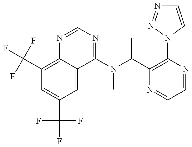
C1(C(F)(F)F)=C2C(=CC(C(F)(F)F)=C1)C(N(C(C)C1=C(N3N=NC=C3)N=CC=N1)C)=NC=N2
